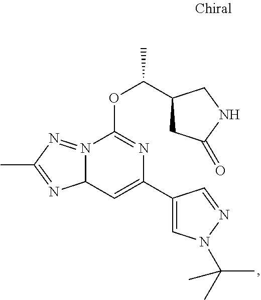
N12=NC(C)=NC1C=C(C1=CN(C(C)(C)C)N=C1)N=C2OC(C1CC(=O)NC1)C
